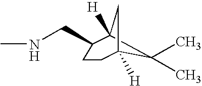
CNCC1C2([H])C(C)(C)C([H])(C2)CC1
